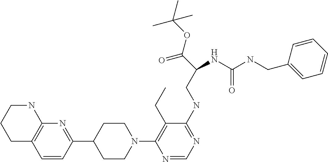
C1C2=C(NCC1)N=C(C1CCN(C3=C(CC)C(NCC(C(=O)OC(C)(C)C)NC(=O)NCC4=CC=CC=C4)=NC=N3)CC1)C=C2
